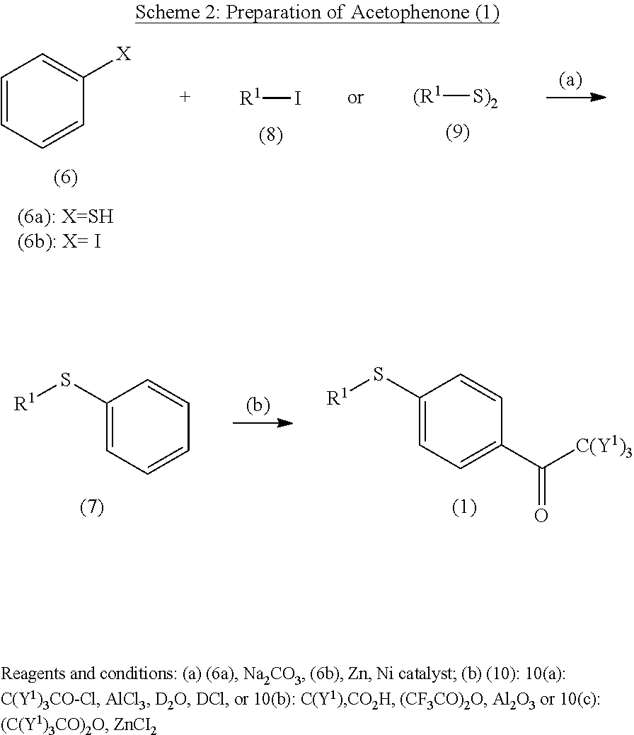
C1=CC=CC([X])=C1.[R1]I.[(R1][S)2].C1(S[R1])=CC=CC=C1.C1(S[R1])=CC=C(C([C(Y1)3])=O)C=C1
